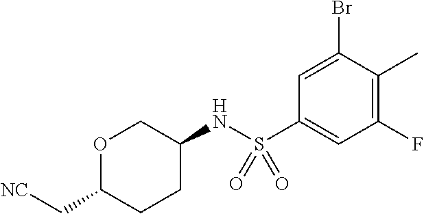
C1(S(=O)(NC2COC(C[NC])CC2)=O)=CC(F)=C(C)C(Br)=C1
